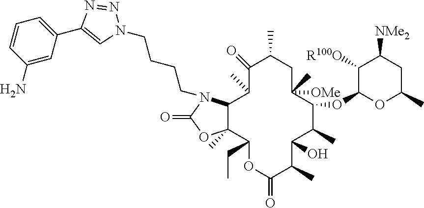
C1(C2=CN(CCCCN3C4C(C)(OC3=O)C(CC)OC(=O)C(C)C(O)C(C)C(OC3OC(C)CC([NMe2])C3[R100O])C([OMe])(C)CC(C)C(=O)C4C)N=N2)=CC=CC(N)=C1
